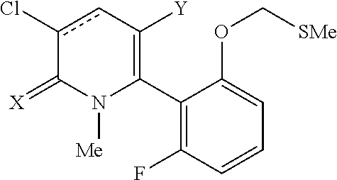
C1(C2=C([Y])cc(Cl)C(=[X])N2[Me])=C(F)C=CC=C1OC[SMe]
